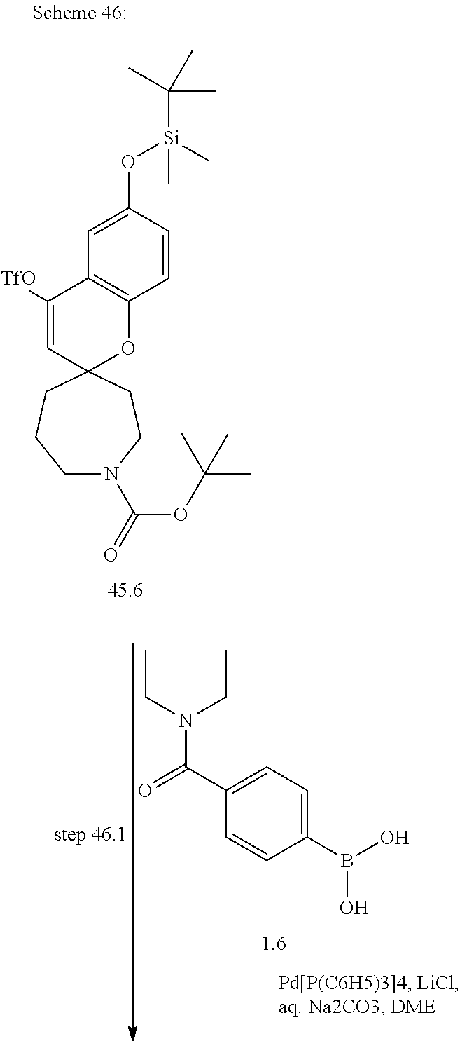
C1N(C(=O)OC(C)(C)C)CCC2(CC1)OC1=C(C=C(O[Si](C)(C)C(C)(C)C)C=C1)C([TfO])=C2.C1(C(=O)N(CC)CC)=CC=C(B(O)O)C=C1
